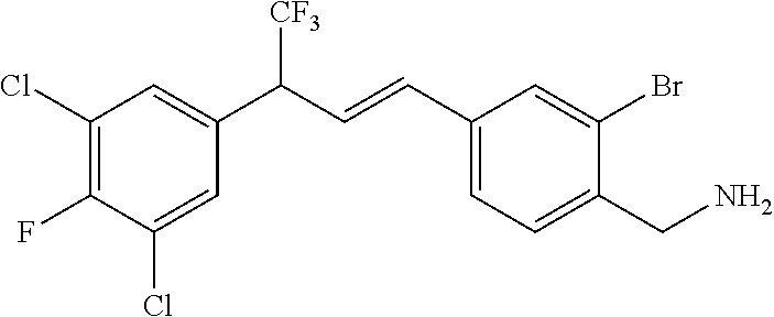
C1(Cl)=C(F)C(Cl)=CC(C(C=CC2=CC=C(CN)C(Br)=C2)[CF3])=C1
